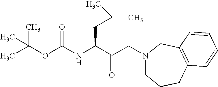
CC(OC(NC(C(CN1CCCC2=C(C1)C=CC=C2)=O)CC(C)C)=O)(C)C
